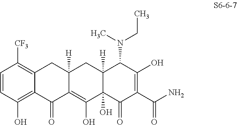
C1=CC(O)=C2C(=C1[CF3])CC1([H])C(=C(O)C3(O)C([H])(C1)C(N(C)CC)C(O)=C(C(N)=O)C3=O)C2=O
